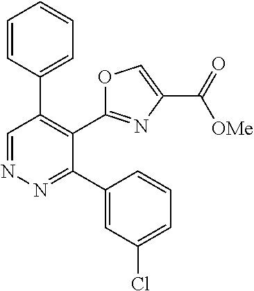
C1=CC(C2=C(C3=NC(C([OMe])=O)=CO3)C(C3=CC(Cl)=CC=C3)=NN=C2)=CC=C1
